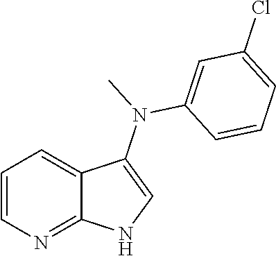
C1=CN=C2C(=C1)C(N(C1=CC(Cl)=CC=C1)C)=CN2
